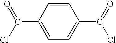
C(=O)(Cl)C1=CC=C(C(=O)Cl)C=C1
